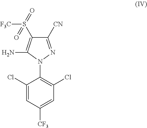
C1(Cl)=CC([CF3])=CC(Cl)=C1N1N=C([CN])C(S(=O)([F3C])=O)=C1N
